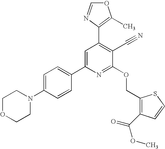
C1OCCN(C2=CC=C(C3=CC(C4=C(C)OC=N4)=C(C#N)C(OCC4=C(C(=O)OC)C=CS4)=N3)C=C2)C1
